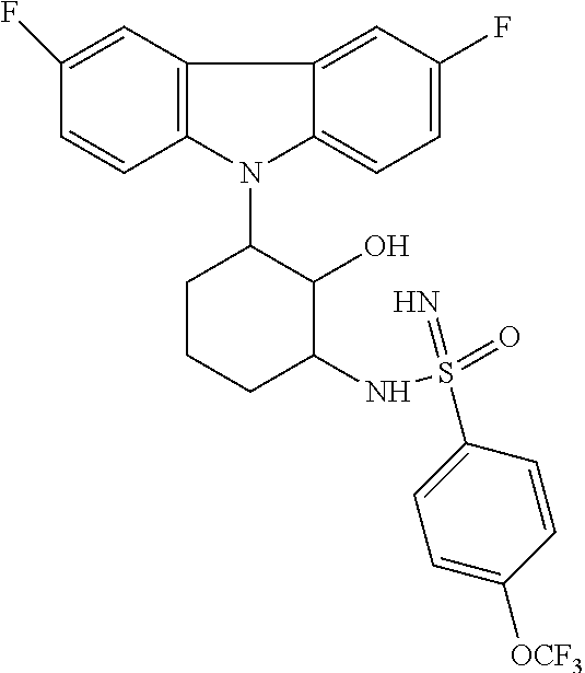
N1(C2CCCC(NS(=O)(=N)C3=CC=C([OCF3])C=C3)C2O)C2=C(C3=CC(F)=CC=C13)C=C(F)C=C2
